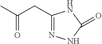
CC(CC1=NNC(=O)N1)=O
